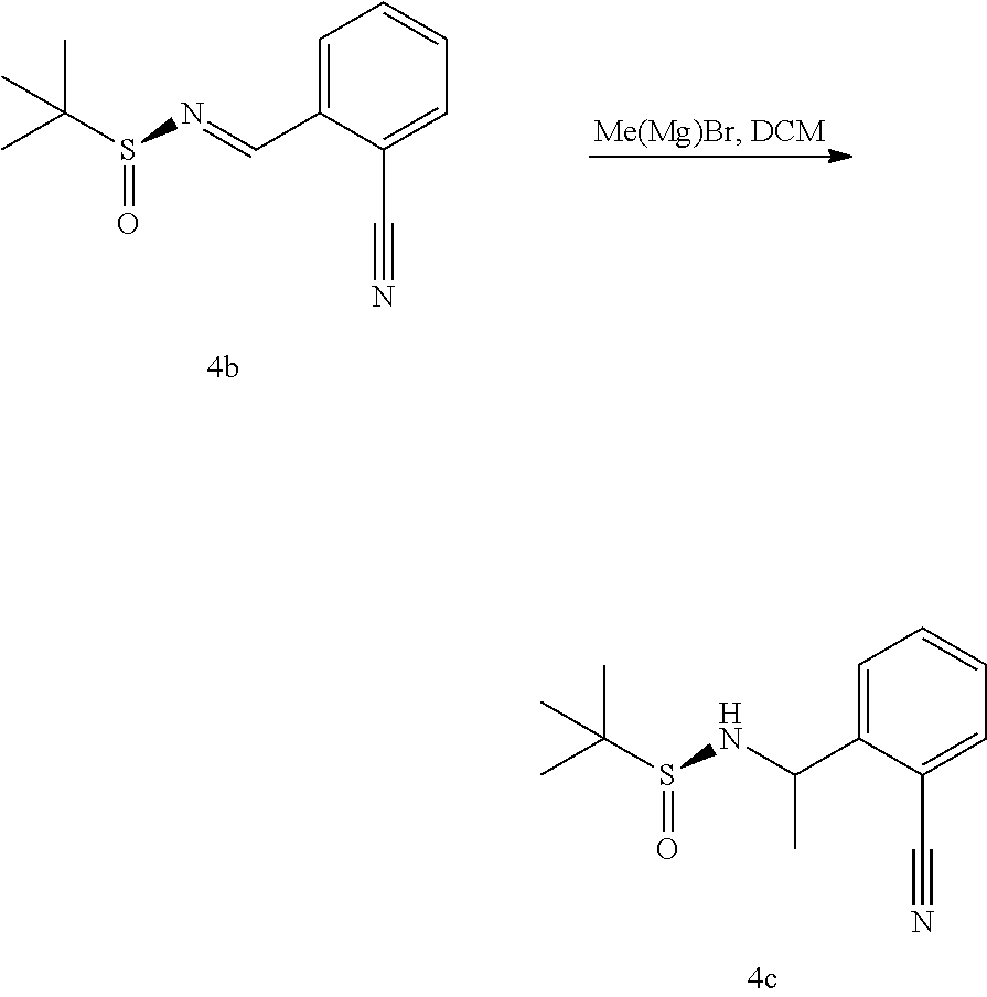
C1=C(C=NS(C(C)(C)C)=O)C(C#N)=CC=C1.C1=C(C(NS(C(C)(C)C)=O)C)C(C#N)=CC=C1
